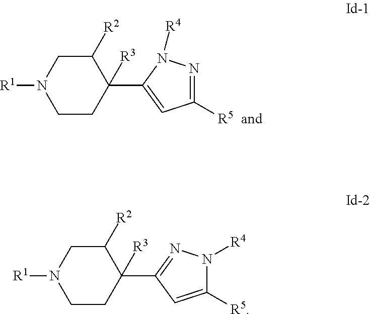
C1CC(C2=CC([R5])=NN2[R4])([R3])C([R2])CN1[R1].C1CC(C2=NN([R4])C([R5])=C2)([R3])C([R2])CN1[R1]
